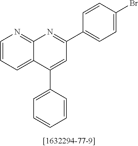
C12=NC=CC=C1C(C1=CC=CC=C1)=CC(C1=CC=C(Br)C=C1)=N2
